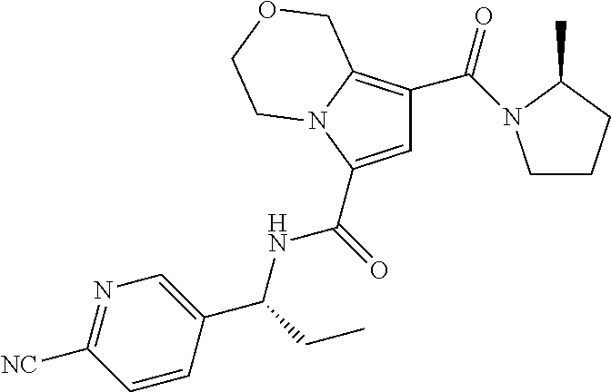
C1=C(C(=O)NC(CC)C2=CN=C([NC])C=C2)N2C(=C1C(N1CCCC1C)=O)COCC2
